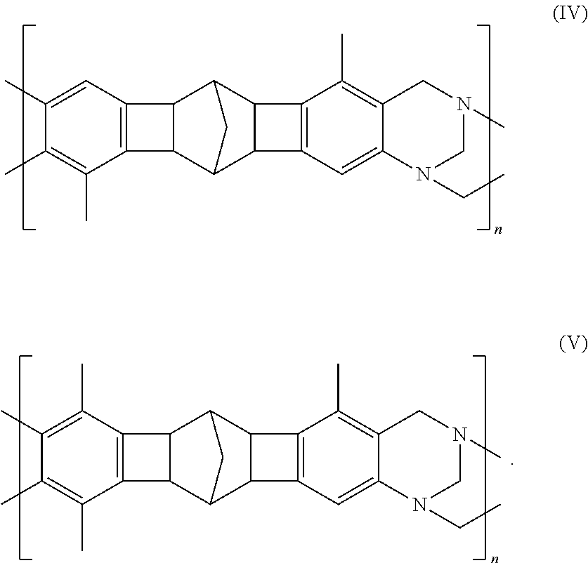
C12C3C4C(C(C1C1=C2C(C)=C(C)C(C)=C1)C3)C1=C4C=C2C(=C1C)CN(C)CN2CC.C12C3C4C(C(C1C1=C2C(C)=C(C)C(C)=C1C)C3)C1=C4C=C2C(=C1C)CN(C)CN2CC
